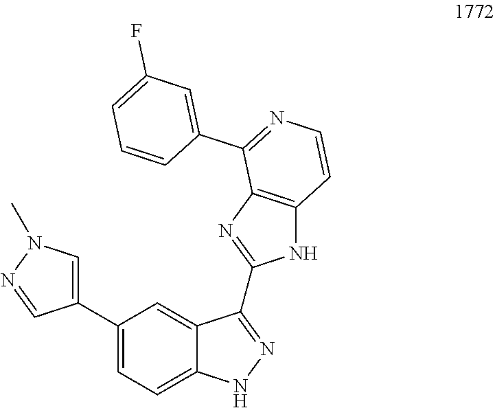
C1(C2=CN(C)N=C2)=CC=C2C(=C1)C(C1=NC3=C(N1)C=CN=C3C1=CC(F)=CC=C1)=NN2
